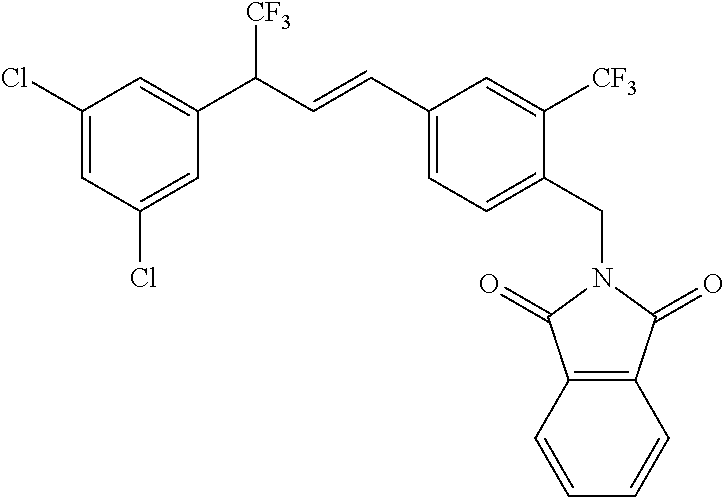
C12=C(C=CC=C1)C(=O)N(CC1=CC=C(C=CC(C3=CC(Cl)=CC(Cl)=C3)[CF3])C=C1[CF3])C2=O
